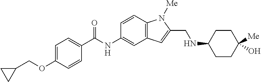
C1=C(OCC2CC2)C=CC(C(NC2=CC3=C(C=C2)N([Me])C(CNC2CCC([Me])(O)CC2)=C3)=O)=C1
